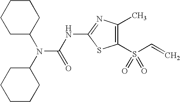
C1(S(C=C)(=O)=O)=C(C)N=C(NC(N(C2CCCCC2)C2CCCCC2)=O)S1
